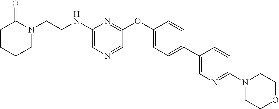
C1(NCCN2C(=O)CCCC2)=CN=CC(OC2=CC=C(C3=CN=C(N4CCOCC4)C=C3)C=C2)=N1
